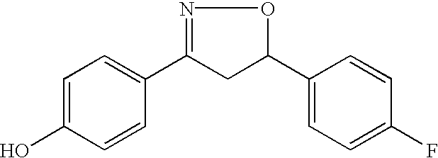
C1=C(O)C=CC(C2=NOC(C3=CC=C(F)C=C3)C2)=C1
